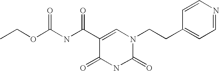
C(C1=CN(CCC2=CC=NC=C2)C(=O)NC1=O)(NC(OCC)=O)=O
